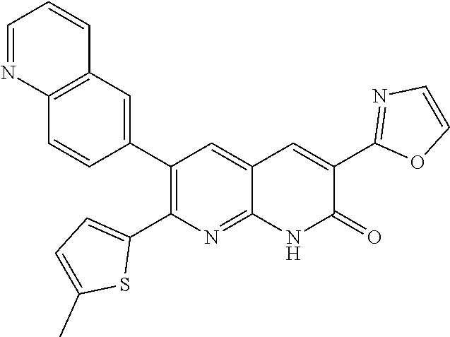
C12=C(C=C(C3=C(C4=CC=C(C)S4)N=C4C(=C3)C=C(C3=NC=CO3)C(=O)N4)C=C1)C=CC=N2
